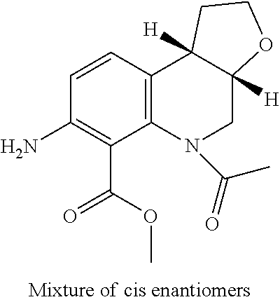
NC1=C(C(=O)OC)C2=C(C=C1)C1([H])C([H])(CN2C(=O)C)OCC1
